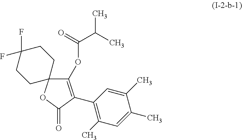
C1(OC(C(C)C)=O)=C(C2=C(C)C=C(C)C(C)=C2)C(=O)OC12CCC(F)(F)CC2
